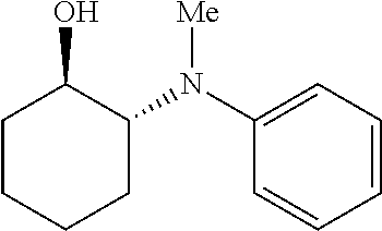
C1(N(C2=CC=CC=C2)[Me])CCCCC1O
